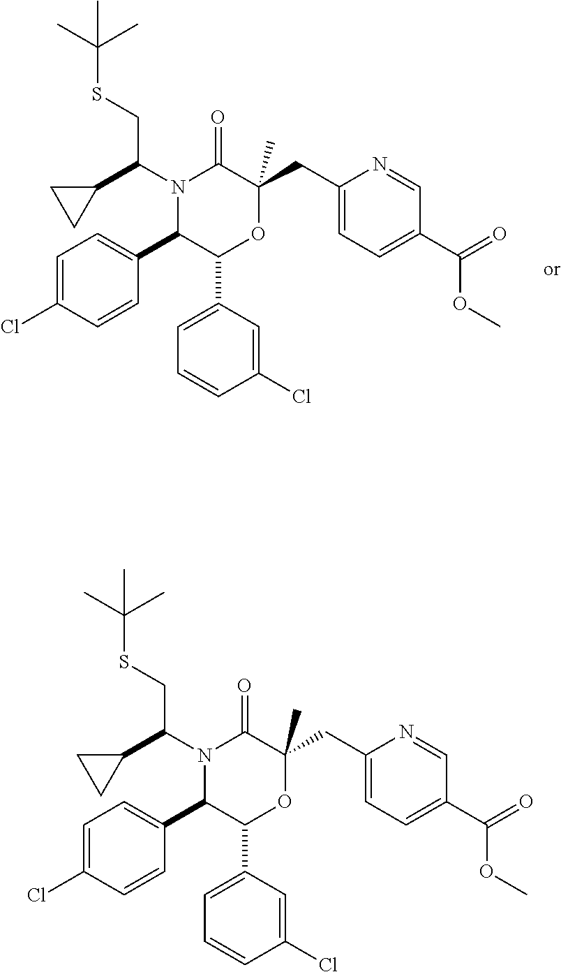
C1=C(Cl)C=CC(C2C(C3=CC=CC(Cl)=C3)OC(CC3=CC=C(C(OC)=O)C=N3)(C)C(=O)N2C(C2CC2)CSC(C)(C)C)=C1.C1=C(Cl)C=CC(C2C(C3=CC=CC(Cl)=C3)OC(CC3=CC=C(C(OC)=O)C=N3)(C)C(=O)N2C(C2CC2)CSC(C)(C)C)=C1
